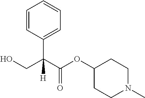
OCC(C(=O)OC1CCN(C)CC1)(C1=CC=CC=C1)[H]
